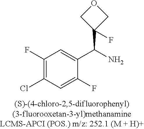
C1(F)=C(Cl)C=C(F)C(C(N)C2(F)COC2)=C1
